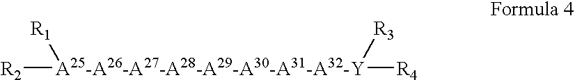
[A25-A26-A27-A28-A29-A30-A31-A32-Y]([R2])([R1])([R3])[R4]
